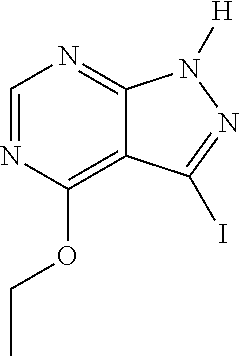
C1=NC(OCC)=C2C(=N1)N([H])N=C2I
